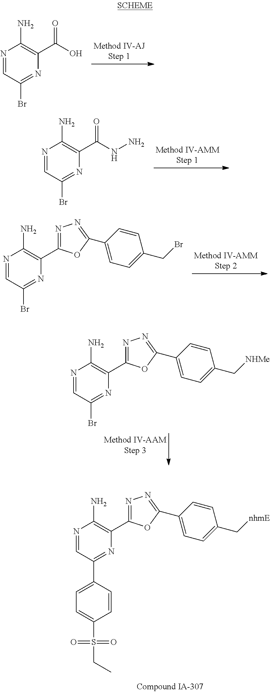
N1=CC(Br)=NC(C(O)=O)=C1N.N1=CC(Br)=NC(C(NN)=O)=C1N.N1=CC(Br)=NC(C2=NN=C(C3=CC=C(CBr)C=C3)O2)=C1N.N1=CC(Br)=NC(C2=NN=C(C3=CC=C(C[NHMe])C=C3)O2)=C1N.N1=CC(C2=CC=C(S(=O)(=O)CC)C=C2)=NC(C2=NN=C(C3=CC=C(C[nhmE])C=C3)O2)=C1N
